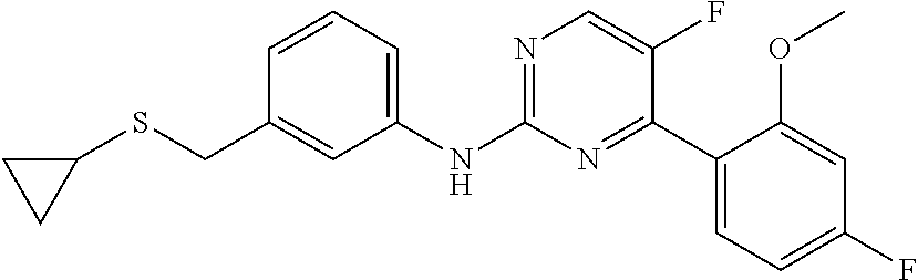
C1=CC(CSC2CC2)=CC(NC2=NC=C(F)C(C3=CC=C(F)C=C3OC)=N2)=C1
